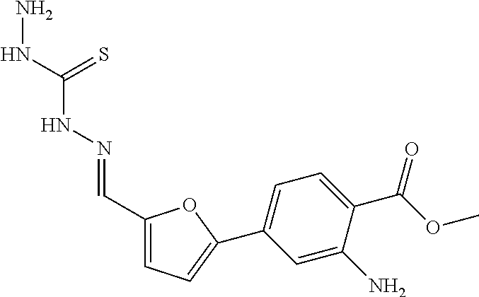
C1(C=NNC(NN)=S)=CC=C(C2=CC=C(C(OC)=O)C(N)=C2)O1
